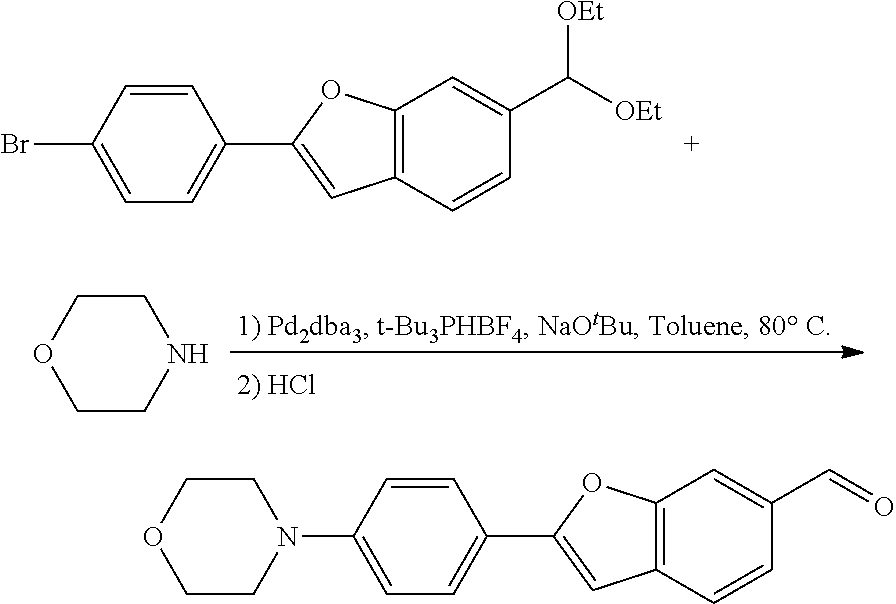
BrC1=CC=C(C2=CC3=C(O2)C=C(C([OEt])[OEt])C=C3)C=C1.C1CNCCO1.C1CN(C2=CC=C(C3=CC4=C(O3)C=C(C=O)C=C4)C=C2)CCO1
